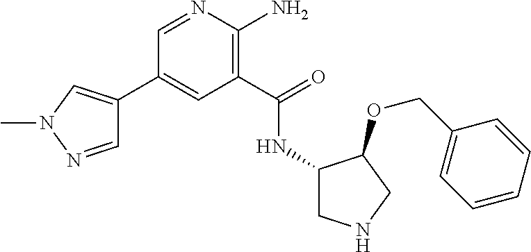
C1=NN(C)C=C1C1=CC(C(=O)NC2CNCC2OCC2=CC=CC=C2)=C(N)N=C1
